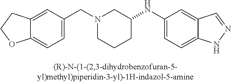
C12=CC(CN3CCCC(NC4=CC=C5C(=C4)C=NN5)C3)=CC=C1OCC2
